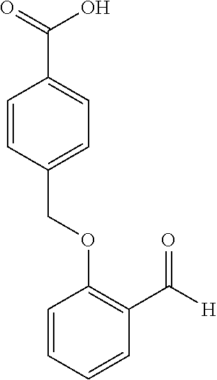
C1=CC(COC2=C(C([H])=O)C=CC=C2)=CC=C1C(=O)O
